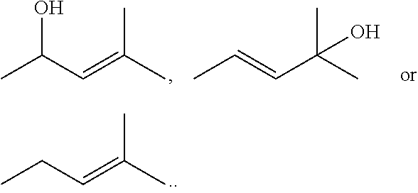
CC(O)C=C(C)C.CC=CC(C)(C)O.CCC=C(C)C
